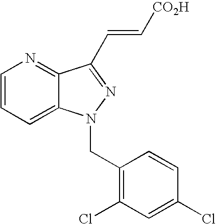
C1=CC=C2C(=N1)C(C=C[CO2H])=NN2CC1=C(Cl)C=C(Cl)C=C1
